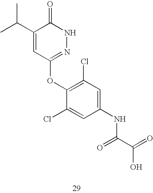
C1(C(C)C)=CC(OC2=C(Cl)C=C(NC(=O)C(=O)O)C=C2Cl)=NNC1=O
